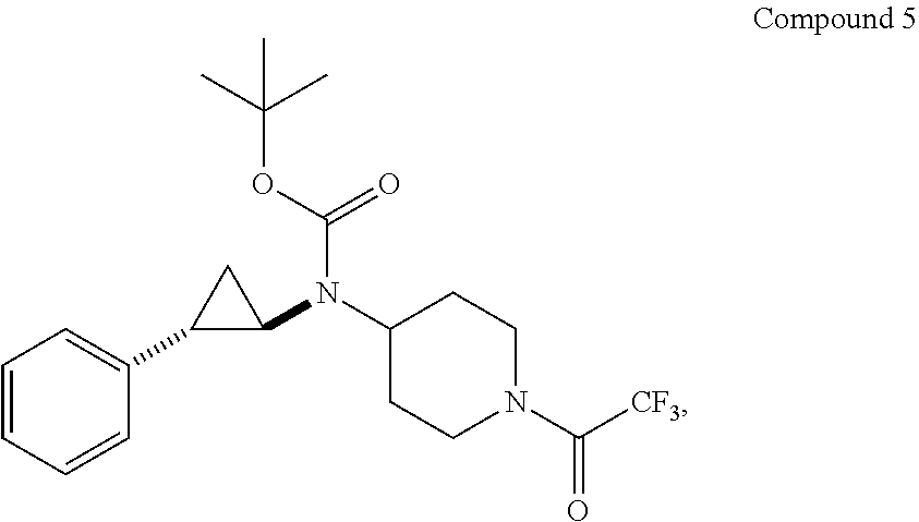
C1=CC=CC(C2C(N(C3CCN(C([CF3])=O)CC3)C(OC(C)(C)C)=O)C2)=C1
